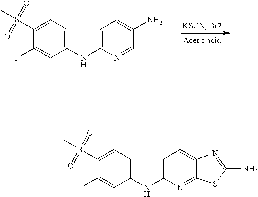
C1(NC2=CC=C(N)C=N2)=CC=C(S(=O)(=O)C)C(F)=C1.C1(NC2=CC=C3C(=N2)SC(N)=N3)=CC=C(S(=O)(=O)C)C(F)=C1
